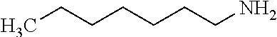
C(CCN)CCCC
